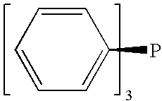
C1=CC=CC=C1P
